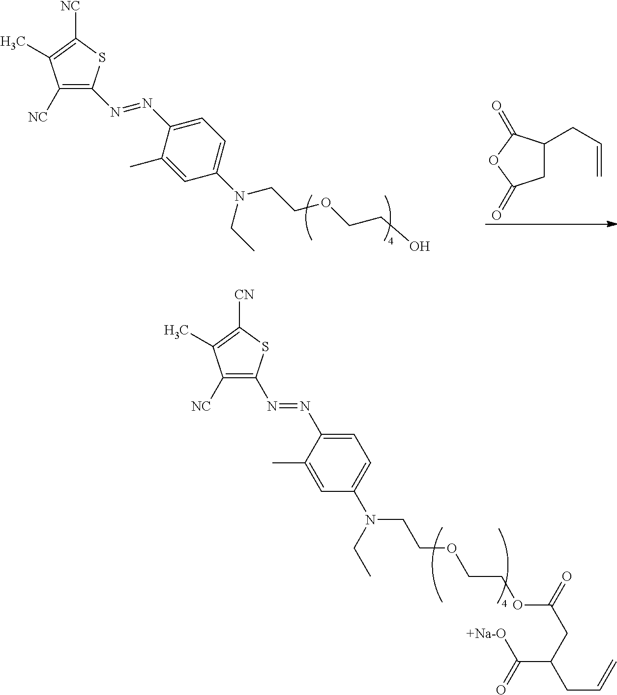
C1([NC])=C(N=NC2=CC=C(N(CC)CCOCCOC(=O)CC(C(=O)[+Na-O])CC=C)C=C2C)SC([CN])=C1C.C1C(CC=C)C(=O)OC1=O.C1([NC])=C(N=NC2=CC=C(N(CCOCCO)CC)C=C2C)SC([NC])=C1C
